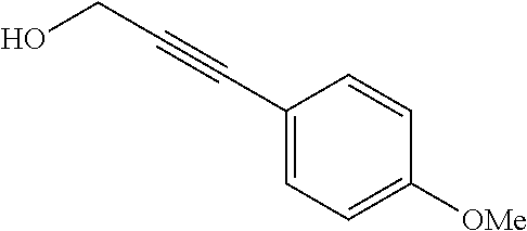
C(C#CC1=CC=C([OMe])C=C1)O
